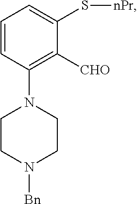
C1=CC(N2CCN([Bn])CC2)=C([CHO])C(S[nPr])=C1
